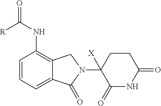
C1=CC=C2C(=C1NC([R])=O)CN(C1([X])C(=O)NC(=O)CC1)C2=O
